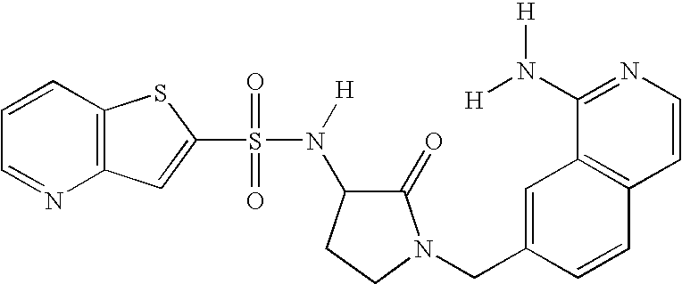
C1=CC2=C(N=C1)C=C(S(N([H])C1C(=O)N(CC3=CC4=C(C=C3)C=CN=C4N([H])[H])CC1)(=O)=O)S2
